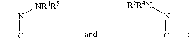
N(=C(C)C)[NR4R5].N(=C(C)C)[R5R4N]
